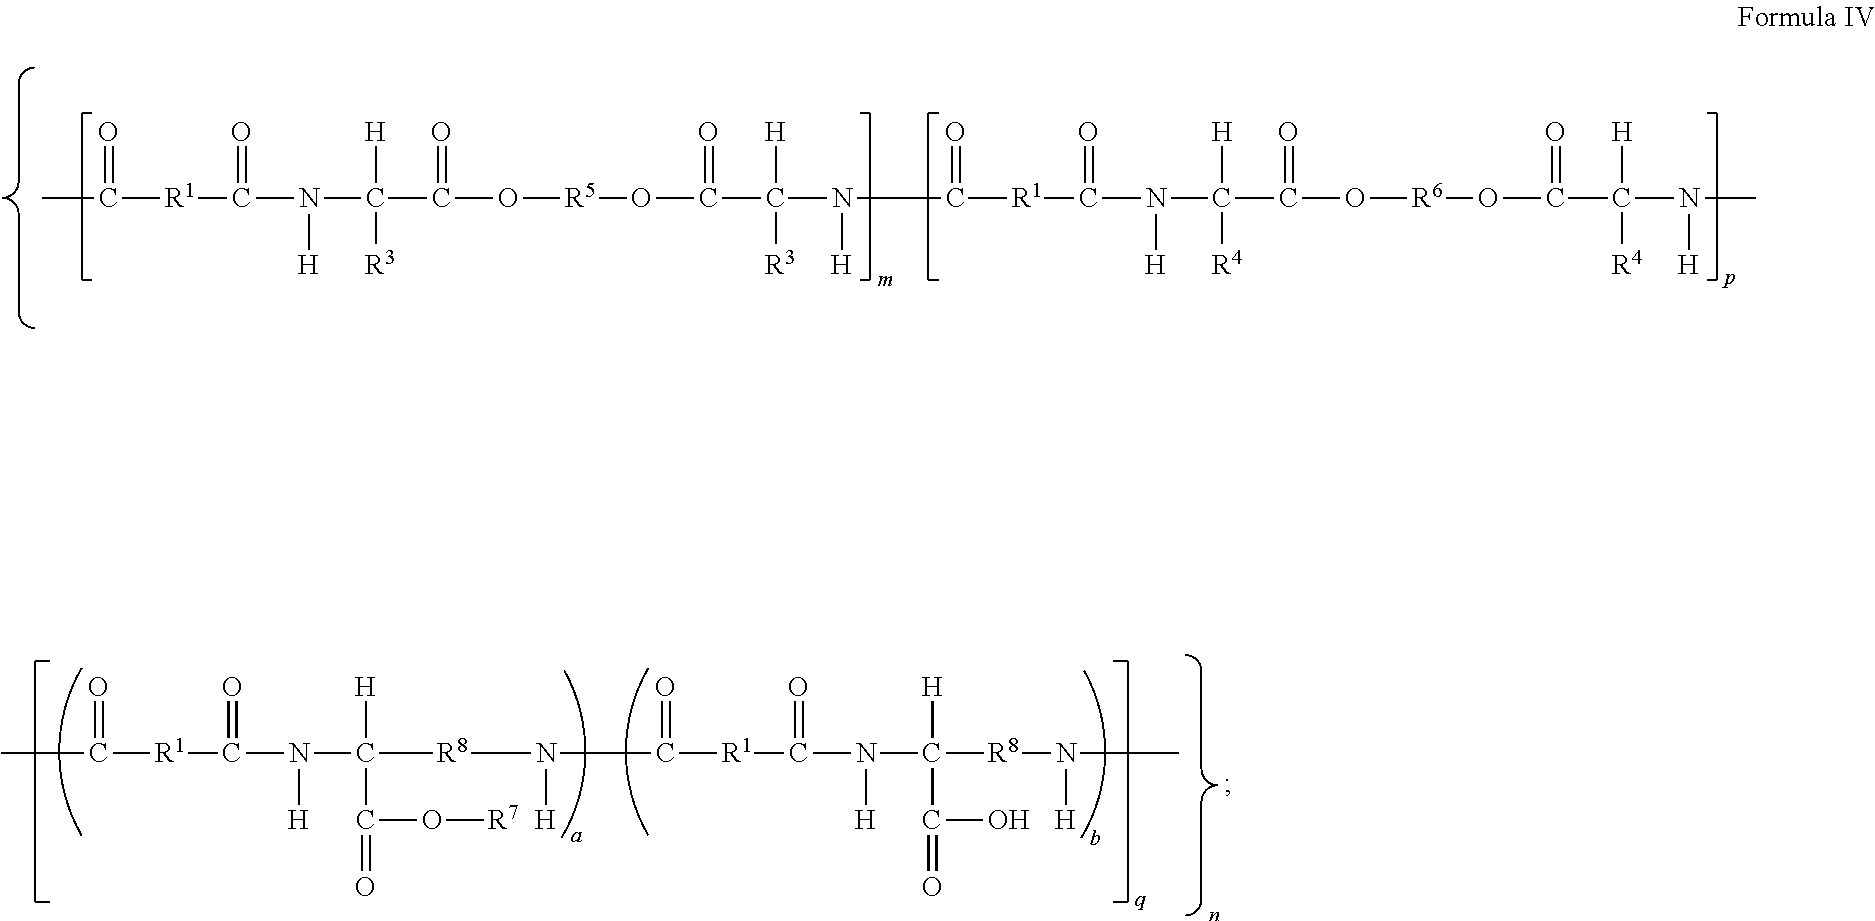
CC(=O)[R1]C(N(C([H])([R3])C(O[R5]OC(C(N(C([R1]C(N(C(C(O[R6]OC(C(N(C)[H])([H])[R4])=O)=O)([H])[R4])[H])=O)=O)[H])([H])[R3])=O)=O)[H])=O.CC(=O)[R1]C(N(C([H])(C(=O)O[R7])[R8]N(C(=O)[R1]C(N(C([H])(C(O)=O)[R8]N([H])C)[H])=O)[H])[H])=O
